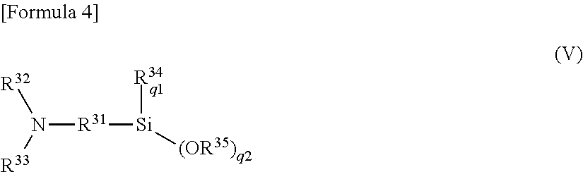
N([R31][Si]([R34])[(OR35)q2])([R33])[R32]
